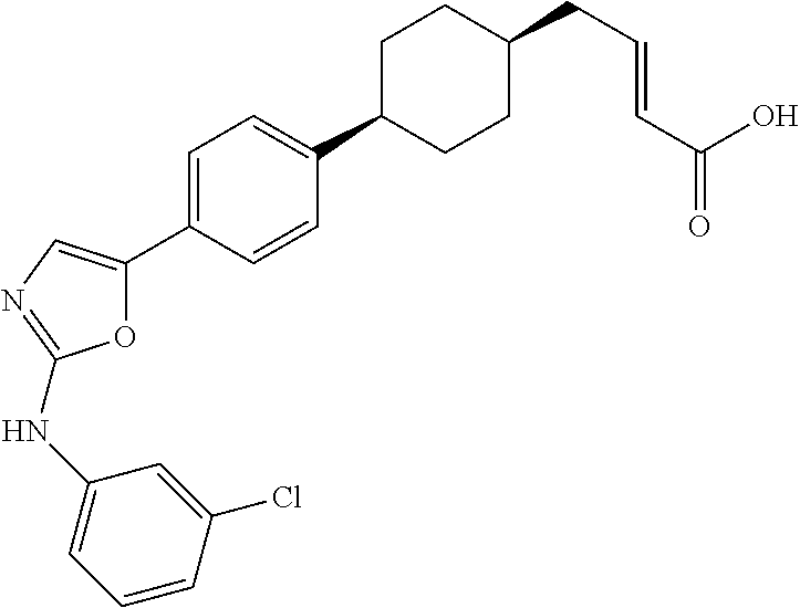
O1C(C2=CC=C(C3CCC(CC=CC(=O)O)CC3)C=C2)=CN=C1NC1=CC=CC(Cl)=C1
